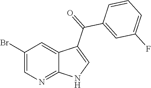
C1(Br)=CN=C2C(=C1)C(C(=O)C1=CC(F)=CC=C1)=CN2
